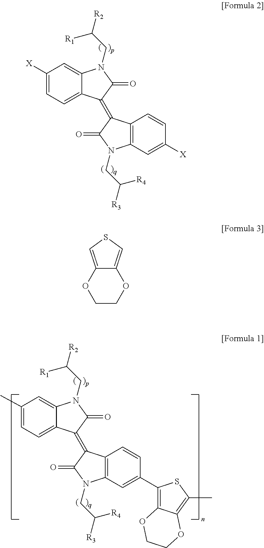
C1([X])=CC=C2C(=C1)N(CC([R2])[R1])C(=O)C2=C1C2=C(C=C([X])C=C2)N(CC([R3])[R4])C1=O.C1(C)=CC=C2C(=C1)N(CC([R2])[R1])C(=O)C2=C1C2=C(C=C(C3=C4C(=C(C)S3)OCCO4)C=C2)N(CC([R3])[R4])C1=O.C1COC2=CSC=C2O1
